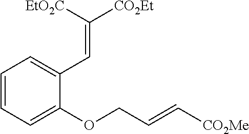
C1=CC=C(OCC=C[CO2Me])C(C=C([CO2Et])[EtO2C])=C1
